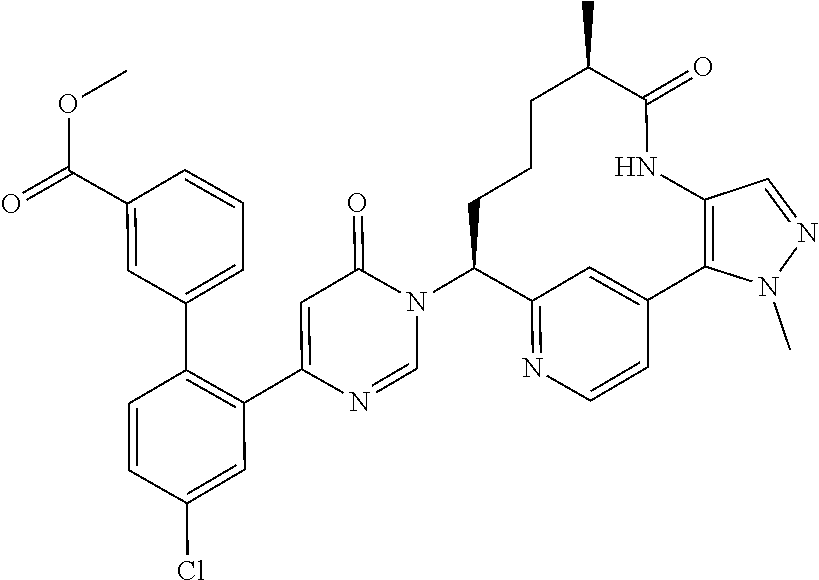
C1=NC(C2=C(C3=CC=CC(C(=O)OC)=C3)C=CC(Cl)=C2)=CC(=O)N1C1C2=NC=CC(=C2)C2=C(C=NN2C)NC(=O)C(C)CCC1
